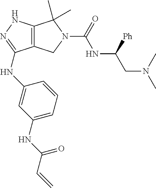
C12=C(NN=C1NC1=CC(NC(C=C)=O)=CC=C1)C(C)(C)N(C(NC(CN(C)C)[Ph])=O)C2
